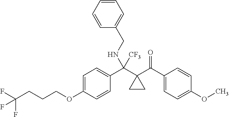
C1=C(OCCCC(F)(F)F)C=CC(C(C2(C(C3=CC=C(OC)C=C3)=O)CC2)(NCC2=CC=CC=C2)[CF3])=C1
